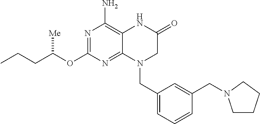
C1(OC(CCC)[Me])=NC(N)=C2C(=N1)N(CC1=CC=CC(CN3CCCC3)=C1)CC(=O)N2
